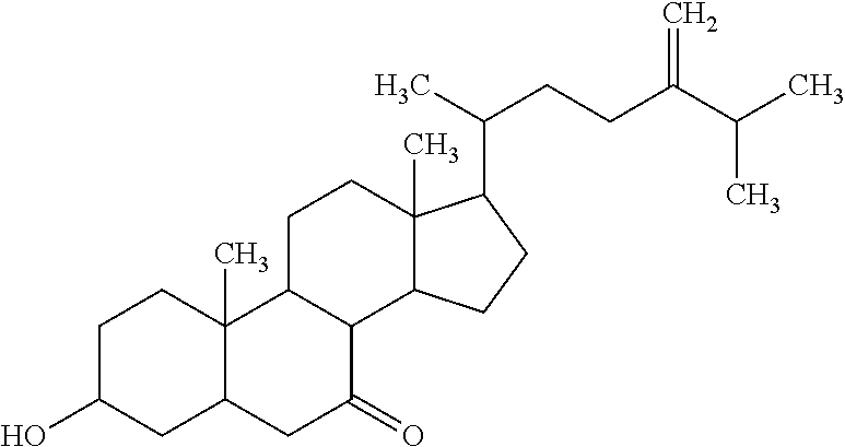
C1C(O)CC2C(C)(C1)C1C(C(=O)C2)C2C(C)(CC1)C(C(CCC(C(C)C)=C)C)CC2
